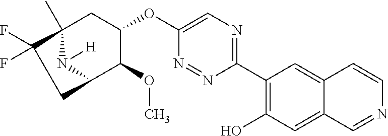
C1(C2=C(O)C=C3C(=C2)C=CN=C3)=NC=C(OC2CC3(C)N([H])C(C2OC)CC3(F)F)N=N1
